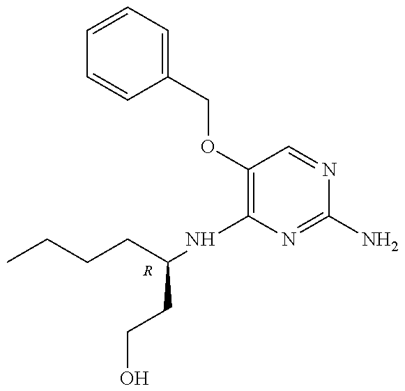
CCCCC(NC1=C(OCC2=CC=CC=C2)C=NC(N)=N1)CCO.[R]
